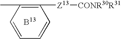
C1([Z13][CONR30R31])=C(C)C=CC=C1
